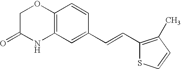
C12=C(C=C(C=CC3=C(C)C=CS3)C=C1)NC(=O)CO2
